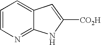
C1=CN=C2C(=C1)C=C([CO2H])N2
